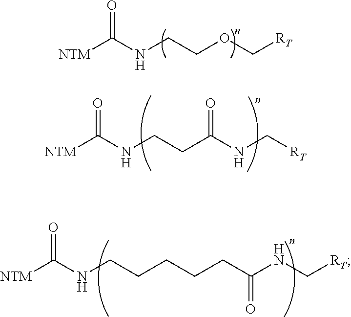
O=C([NTM])NCCOC[RT].O=C([NTM])NCCCCCC(NC[RT])=O.O=C([NTM])NCCC(NC[RT])=O
